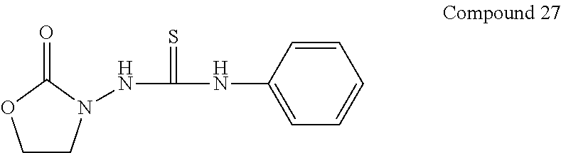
C1CN(NC(=S)NC2=CC=CC=C2)C(=O)O1
